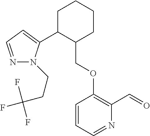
C1C(C2=CC=NN2CCC(F)(F)F)C(COC2=C(C=O)N=CC=C2)CCC1
